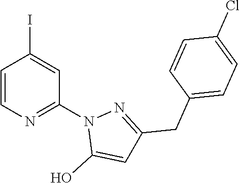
C1=CN=C(N2C(O)=CC(CC3=CC=C(Cl)C=C3)=N2)C=C1I
